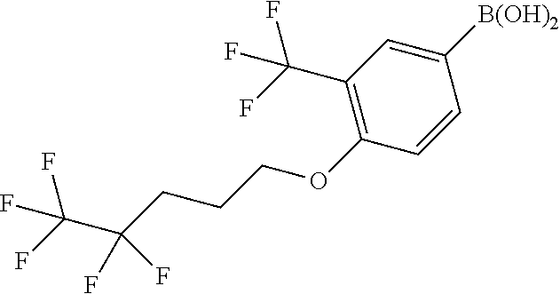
C1([B(OH)2])=CC(C(F)(F)F)=C(OCCCC(C(F)(F)F)(F)F)C=C1
